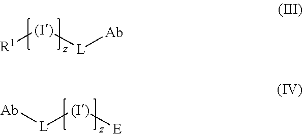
[R1][(I)][L][Ab].[L]([(I)][E])[Ab]
